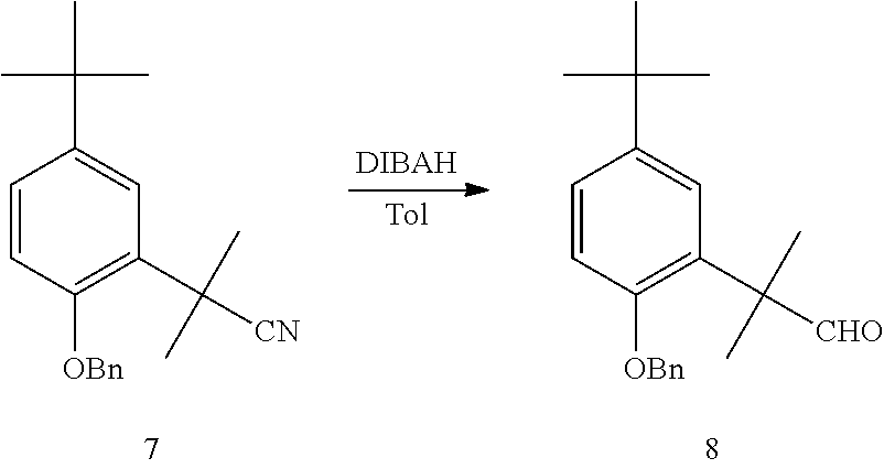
C1=CC([OBn])=C(C([CHO])(C)C)C=C1C(C)(C)C.[DIBAH].C1=CC([OBn])=C(C([CN])(C)C)C=C1C(C)(C)C.[Tol]
